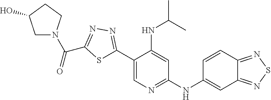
C1N(C(C2=NN=C(C3=CN=C(NC4=CC5=NSN=C5C=C4)C=C3NC(C)C)S2)=O)CCC1O
